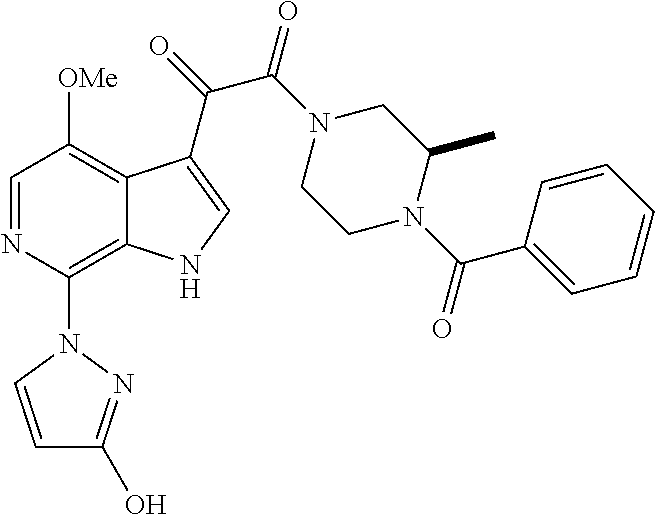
C1=NC(N2C=CC(O)=N2)=C2C(=C1[OMe])C(C(=O)C(N1CCN(C(C3=CC=CC=C3)=O)C(C)C1)=O)=CN2
